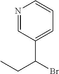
N1=CC(C(Br)CC)=CC=C1
